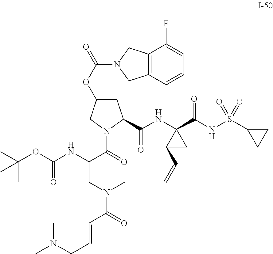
O(C1CC(C(=O)NC2(C(NS(C3CC3)(=O)=O)=O)C(C=C)C2)N(C(=O)C(NC(OC(C)(C)C)=O)CN(C)C(=O)C=CCN(C)C)C1)C(=O)N1CC2=C(C1)C=CC=C2F
